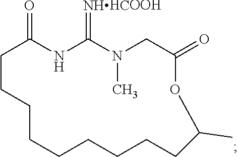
C1CCCCCCCCC(C)OC(=O)CN(C)C(=[NHHCOOH])NC1=O
